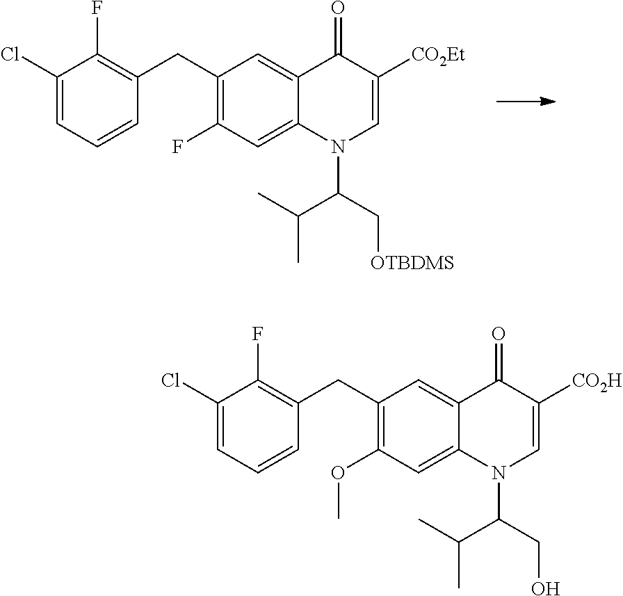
C1(CC2=C(F)C(Cl)=CC=C2)=C(F)C=C2C(=C1)C(=O)C([CO2Et])=CN2C(C(C)C)C[OTBDMS].C1(CC2=C(F)C(Cl)=CC=C2)=C(OC)C=C2C(=C1)C(=O)C([CO2H])=CN2C(C(C)C)CO
